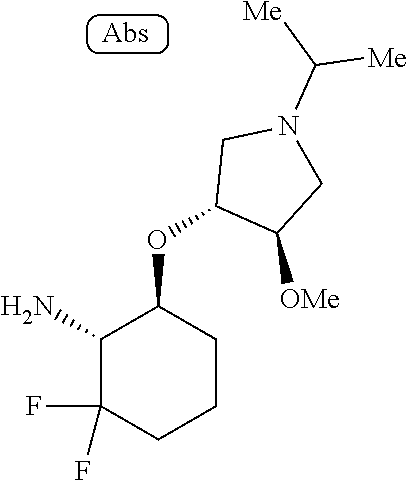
C1(N)C(F)(F)CCCC1OC1C([OMe])CN(C([Me])[Me])C1
